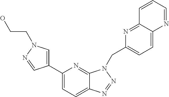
C1(C2=CN(CCO)N=C2)=CC=C2C(=N1)N(CC1=CC=C3C(=N1)C=CC=N3)N=N2
